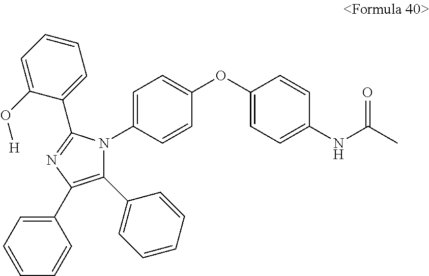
C1(C2=CC=CC=C2)=C(C2=CC=CC=C2)N=C(C2=CC=CC=C2O[H])N1C1=CC=C(OC2=CC=C(NC(C)=O)C=C2)C=C1
